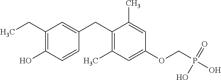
C1=C(CC2=C(C)C=C(OCP(O)(=O)O)C=C2C)C=CC(O)=C1CC
